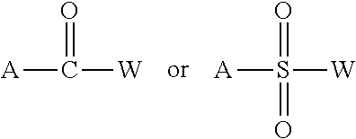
O=C([A])[W].O=S([A])([W])=O
